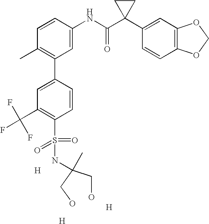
[H].C1=CC(NC(C2(C3=CC4=C(C=C3)OCO4)CC2)=O)=CC(C2=CC(C(F)(F)F)=C(S(=O)(=O)NC(C)(CO)CO)C=C2)=C1C.[H].[H]
